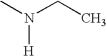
CN(CC)[H]
